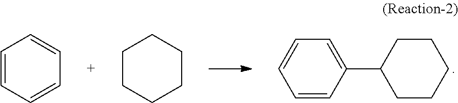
C1=CC=CC=C1.C1=CC(C2CCCCC2)=CC=C1.C1CCCCC1
